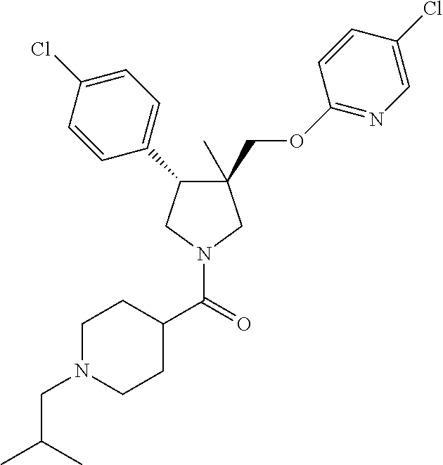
C1(C)(COC2=NC=C(Cl)C=C2)C(C2=CC=C(Cl)C=C2)CN(C(=O)C2CCN(CC(C)C)CC2)C1
